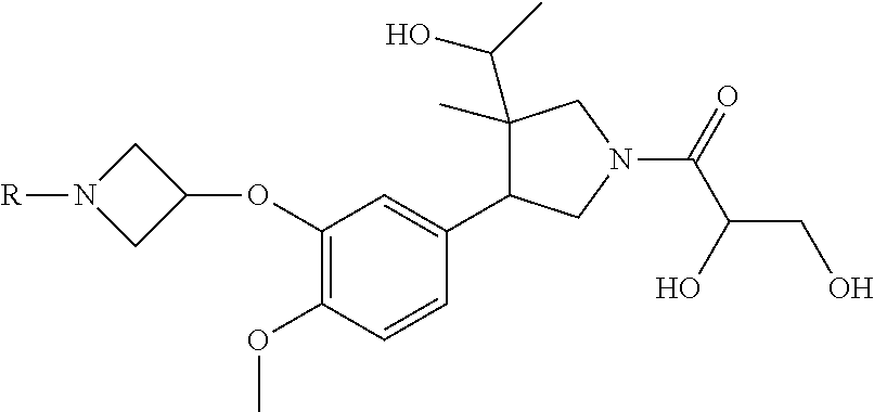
C1(OC2CN([R])C2)=C(OC)C=CC(C2C(C(C)O)(C)CN(C(=O)C(CO)O)C2)=C1
